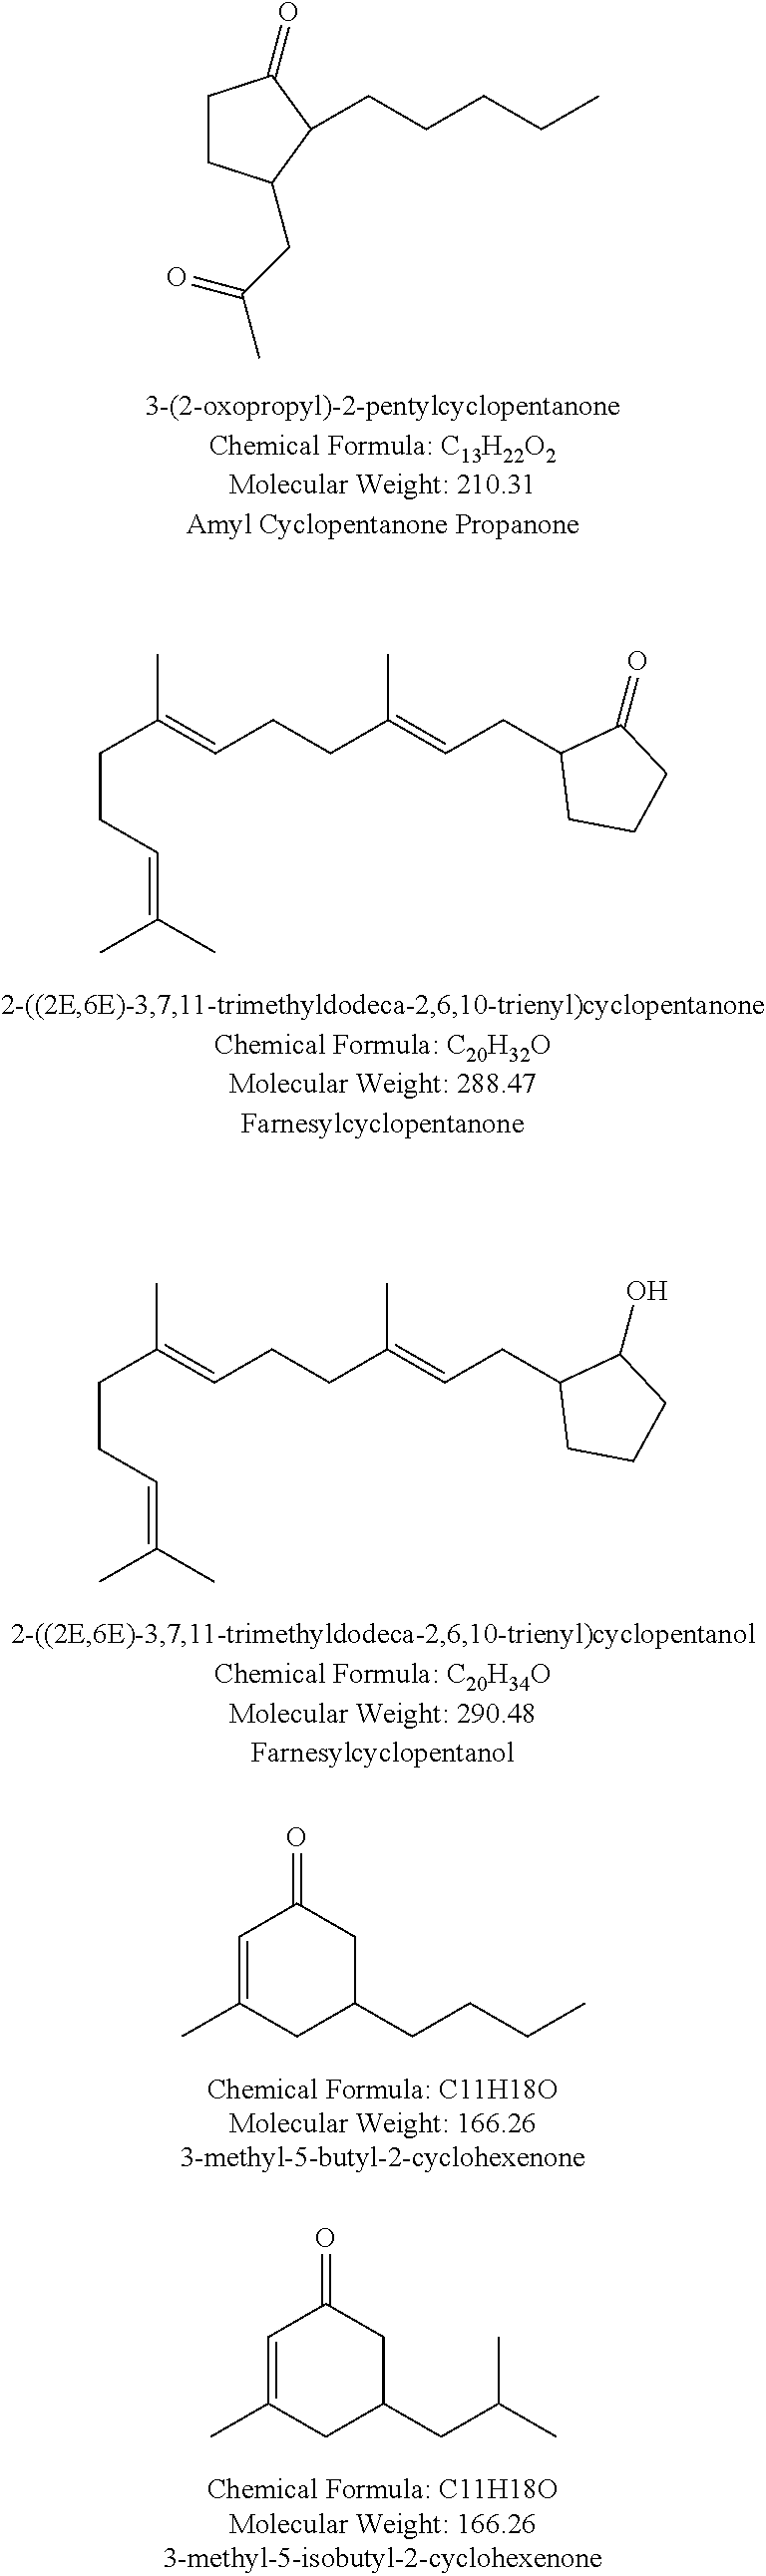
C1CC(CC(C)=O)C(CCCCC)C1=O.C1(CC=C(CCC=C(CCC=C(C)C)C)C)CCCC1=O.C1(CC=C(CCC=C(CCC=C(C)C)C)C)CCCC1O.C1=C(C)CC(CCCC)CC1=O.C1=C(C)CC(CC(C)C)CC1=O
